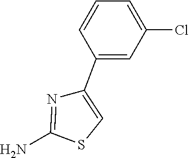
NC1=NC(C2=CC(Cl)=CC=C2)=CS1
